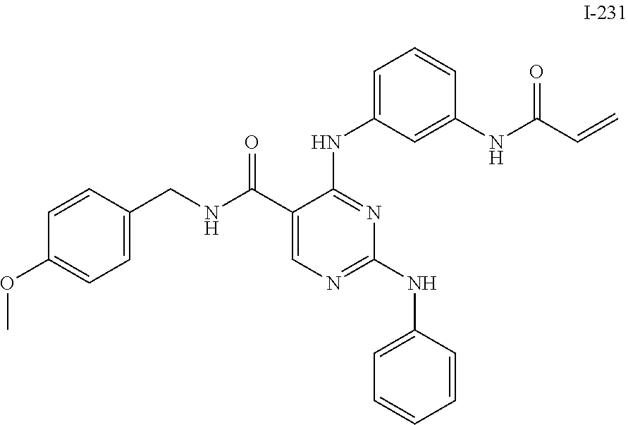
C1(OC)=CC=C(CNC(C2=CN=C(NC3=CC=CC=C3)N=C2NC2=CC=CC(NC(C=C)=O)=C2)=O)C=C1
